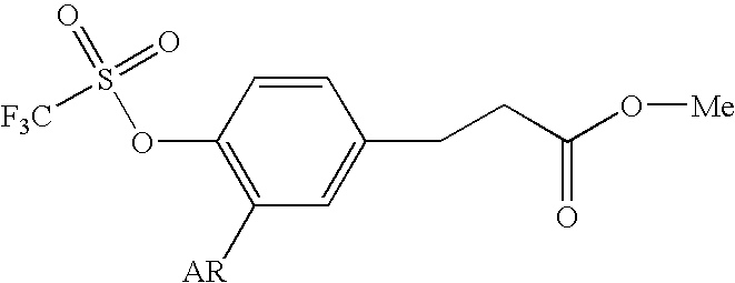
C1(OS([F3C])(=O)=O)=C([AR])C=C(CCC(O[Me])=O)C=C1
